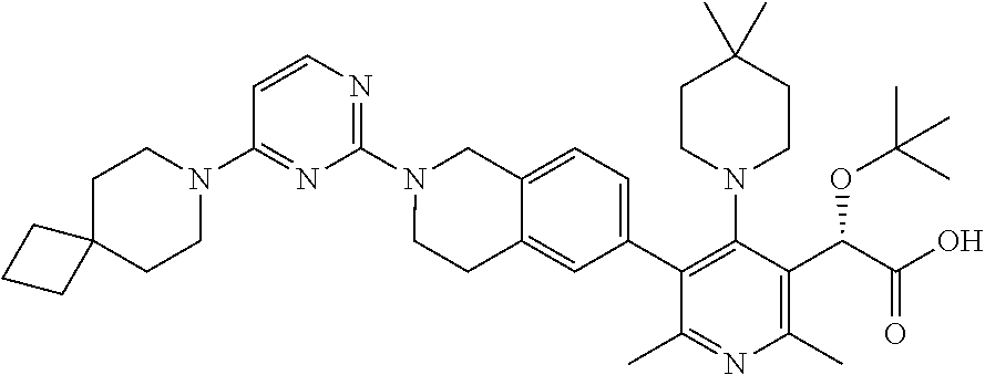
C1(N2CCC3(CC2)CCC3)=NC(N2CCC3=CC(C4=C(N5CCC(C)(C)CC5)C(C(C(=O)O)OC(C)(C)C)=C(C)N=C4C)=CC=C3C2)=NC=C1
